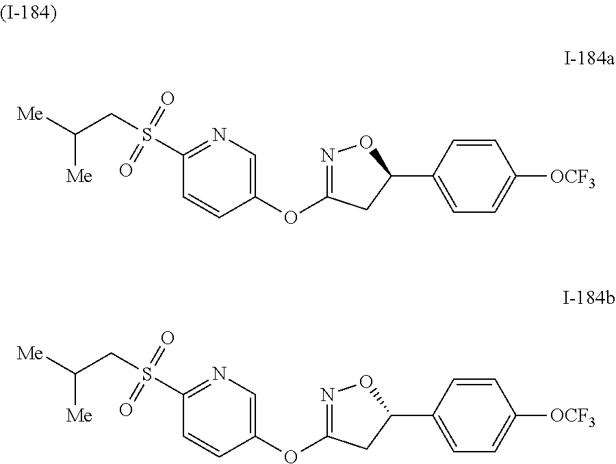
C1=CC(C2ON=C(OC3=CN=C(S(CC([Me])[Me])(=O)=O)C=C3)C2)=CC=C1[OCF3].C1=CC(C2ON=C(OC3=CN=C(S(CC([Me])[Me])(=O)=O)C=C3)C2)=CC=C1[OCF3]
